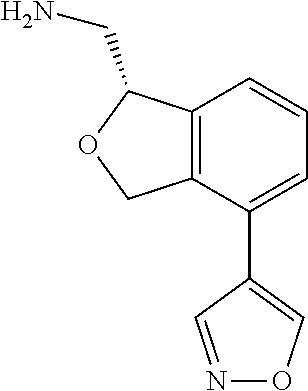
C12=C(C(C3=CON=C3)=CC=C1)COC2CN
